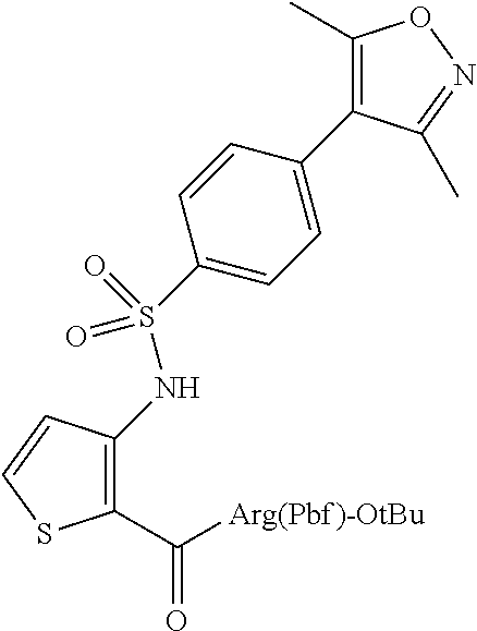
C1(C([Arg(Pbf)-OtBu])=O)=C(NS(=O)(=O)C2=CC=C(C3=C(C)ON=C3C)C=C2)C=CS1
